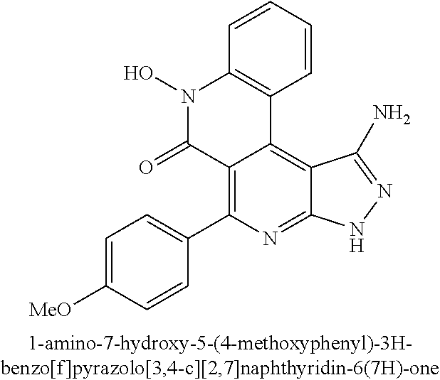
C1=CC=CC2=C1N(O)C(=O)C1=C(C3=CC=C([MeO])C=C3)N=C3C(=C21)C(N)=NN3
